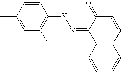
C1(C)=CC(C)=C(NN=C2C3=C(C=CC2=O)C=CC=C3)C=C1
